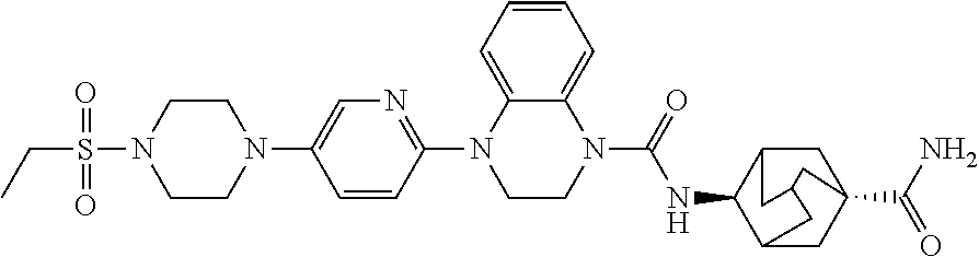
C(S(N1CCN(C2=CN=C(N3CCN(C(NC4C5CC6(C(N)=O)CC4CC(C5)C6)=O)C4=CC=CC=C34)C=C2)CC1)(=O)=O)C
